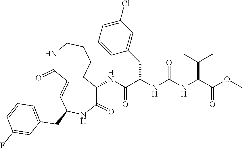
N(C(C(NC(NC(C(OC)=O)C(C)C)=O)CC1=CC(Cl)=CC=C1)=O)C1C(=O)NC(CC2=CC=CC(F)=C2)C=CC(=O)NCCCC1
